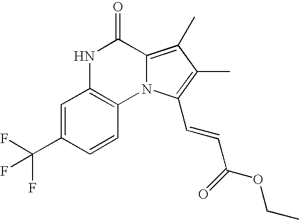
N1C2=C(N3C(=C(C)C(C)=C3C=CC(=O)OCC)C1=O)C=CC(C(F)(F)F)=C2
